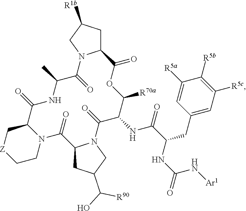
C12CC([R1b])CN1C(=O)C(C)NC(=O)C1C[Z]CCN1C(=O)C1CC(C(O)[R90])CN1C(=O)C(NC(C(CC1=CC([R5c])=C([R5b])C([R5a])=C1)NC(=O)N[Ar1])=O)C([R70a])OC2=O
